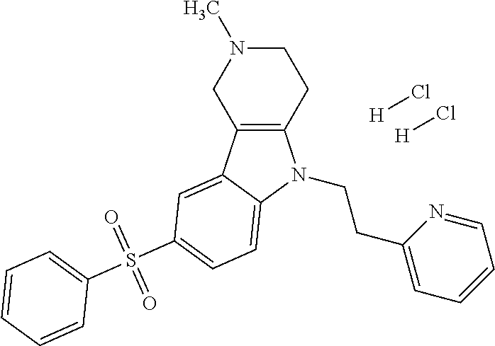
[H]Cl.[H]Cl.C12=C(C3=CC(S(C4=CC=CC=C4)(=O)=O)=CC=C3N1CCC1=CC=CC=N1)CN(C)CC2
